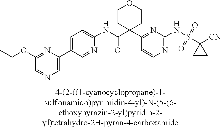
N1=C(NS(=O)(=O)C2([CN])CC2)N=C(C2(C(NC3=CC=C(C4=CN=CC(OCC)=N4)C=N3)=O)CCOCC2)C=C1
